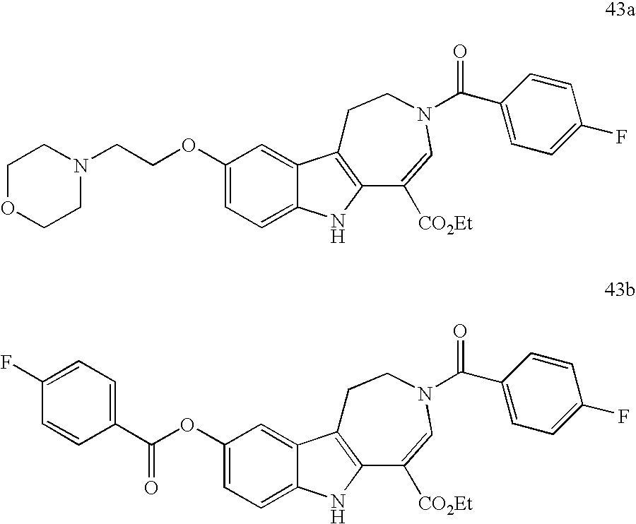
C1OCCN(CCOC2=CC=C3C(=C2)C2=C(N3)C([CO2Et])=CN(C(=O)C3=CC=C(F)C=C3)CC2)C1.C(OC1=CC=C2C(=C1)C1=C(N2)C([CO2Et])=CN(C(=O)C2=CC=C(F)C=C2)CC1)(C1=CC=C(F)C=C1)=O
